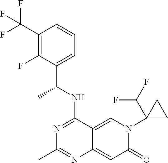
C1(C(F)(F)F)=C(F)C(C(NC2=NC(C)=NC3=CC(=O)N(C4(C(F)F)CC4)C=C23)C)=CC=C1
